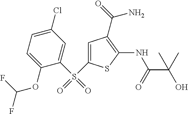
C1=C(S(C2=CC(Cl)=CC=C2OC(F)F)(=O)=O)SC(NC(=O)C(O)(C)C)=C1C(N)=O
